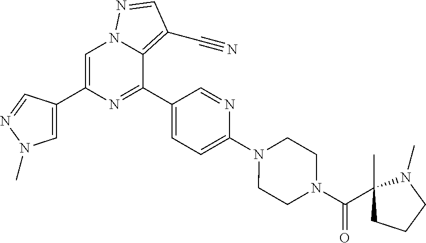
C1=C(C2=CN(C)N=C2)N=C(C2=CC=C(N3CCN(C(C4(C)CCCN4C)=O)CC3)N=C2)C2=C(C#N)C=NN12
